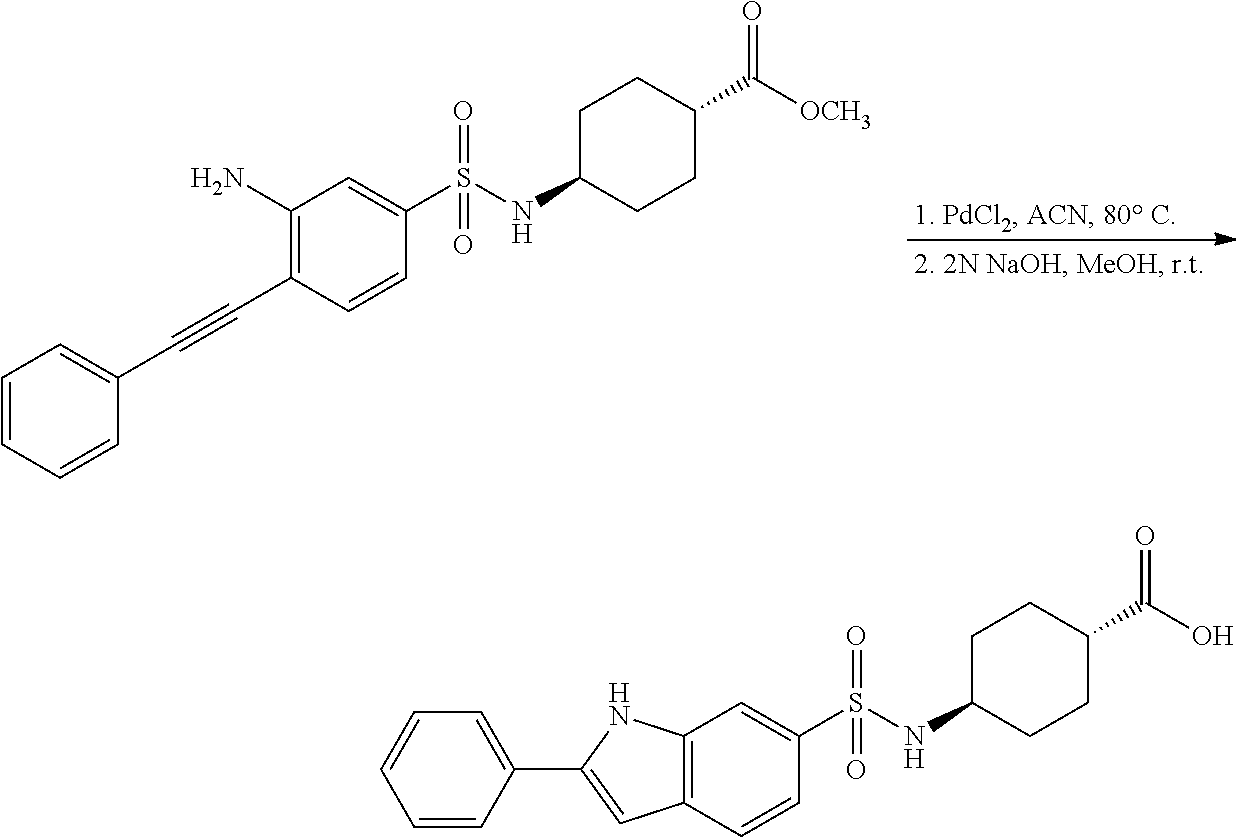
C1(N)=C(C#CC2=CC=CC=C2)C=CC(S(=O)(=O)NC2CCC(C(=O)[OCH3])CC2)=C1.C12=C(C=CC(S(=O)(=O)NC3CCC(C(=O)O)CC3)=C1)C=C(C1=CC=CC=C1)N2
